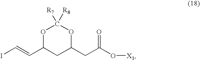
IC=CC1CC(CC(O[X1])=O)OC([R7])([R8])O1
